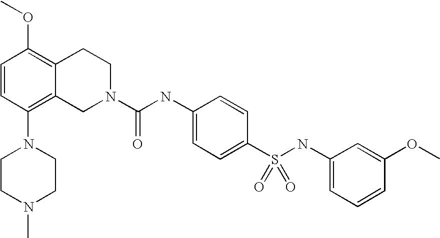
O(C1=C2C(=C(N3CCN(C)CC3)C=C1)CN(C(NC1=CC=C(S(NC3=CC=CC(OC)=C3)(=O)=O)C=C1)=O)CC2)C
